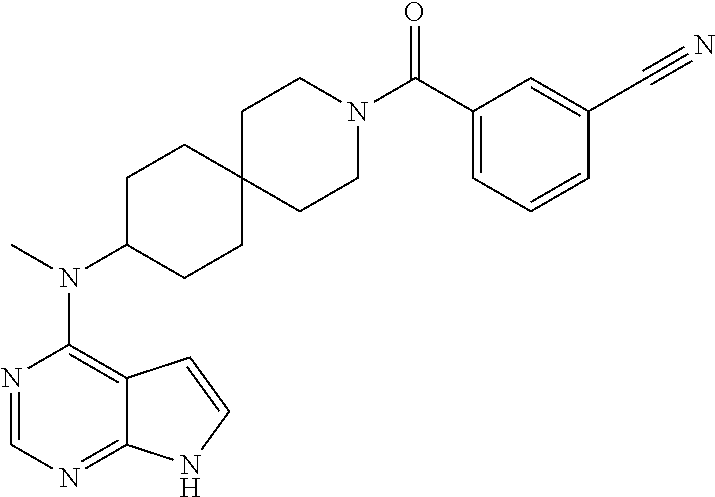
N1=CN=C2C(=C1N(C)C1CCC3(CC1)CCN(C(C1=CC=CC(C#N)=C1)=O)CC3)C=CN2
